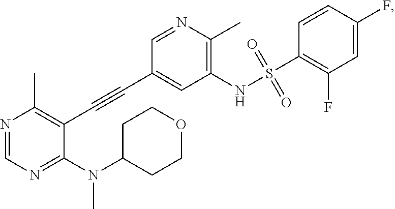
N1=CN=C(N(C)C2CCOCC2)C(C#CC2=CC(NS(C3=C(F)C=C(F)C=C3)(=O)=O)=C(C)N=C2)=C1C
